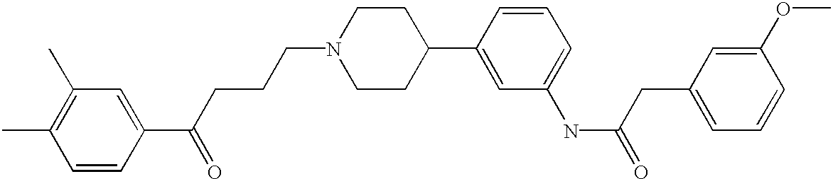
C1=CC(C(CCCN2CCC(C3=CC(NC(=O)CC4=CC=CC(OC)=C4)=CC=C3)CC2)=O)=CC(C)=C1C
